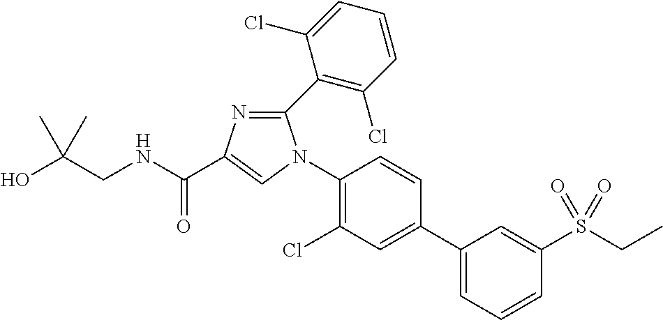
C(CNC(=O)C1=CN(C2=C(Cl)C=C(C3=CC=CC(S(CC)(=O)=O)=C3)C=C2)C(C2=C(Cl)C=CC=C2Cl)=N1)(O)(C)C
